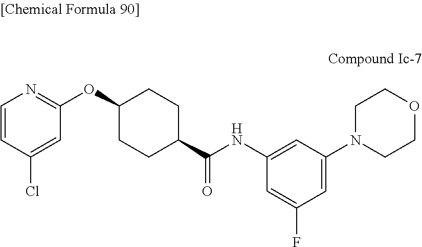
O(C1CCC(C(NC2=CC(N3CCOCC3)=CC(F)=C2)=O)CC1)C1=NC=CC(Cl)=C1
